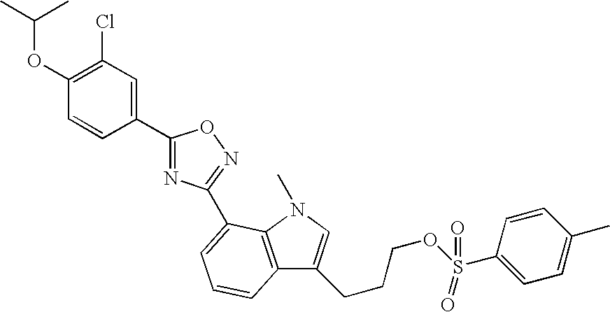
CC(C)OC1=C(Cl)C=C(C2=NC(C3=CC=CC4=C3N(C)C=C4CCCOS(C3=CC=C(C)C=C3)(=O)=O)=NO2)C=C1
